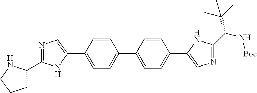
C1C(C2=NC=C(C3=CC=C(C4=CC=C(C5=CN=C(C(N[Boc])C(C)(C)C)N5)C=C4)C=C3)N2)NCC1
